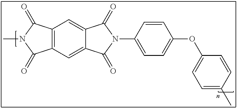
C12=C(C(=O)N(C)C1=O)C=C1C(=C2)C(=O)N(C2=CC=C(OC3=CC=C(C)C=C3)C=C2)C1=O
